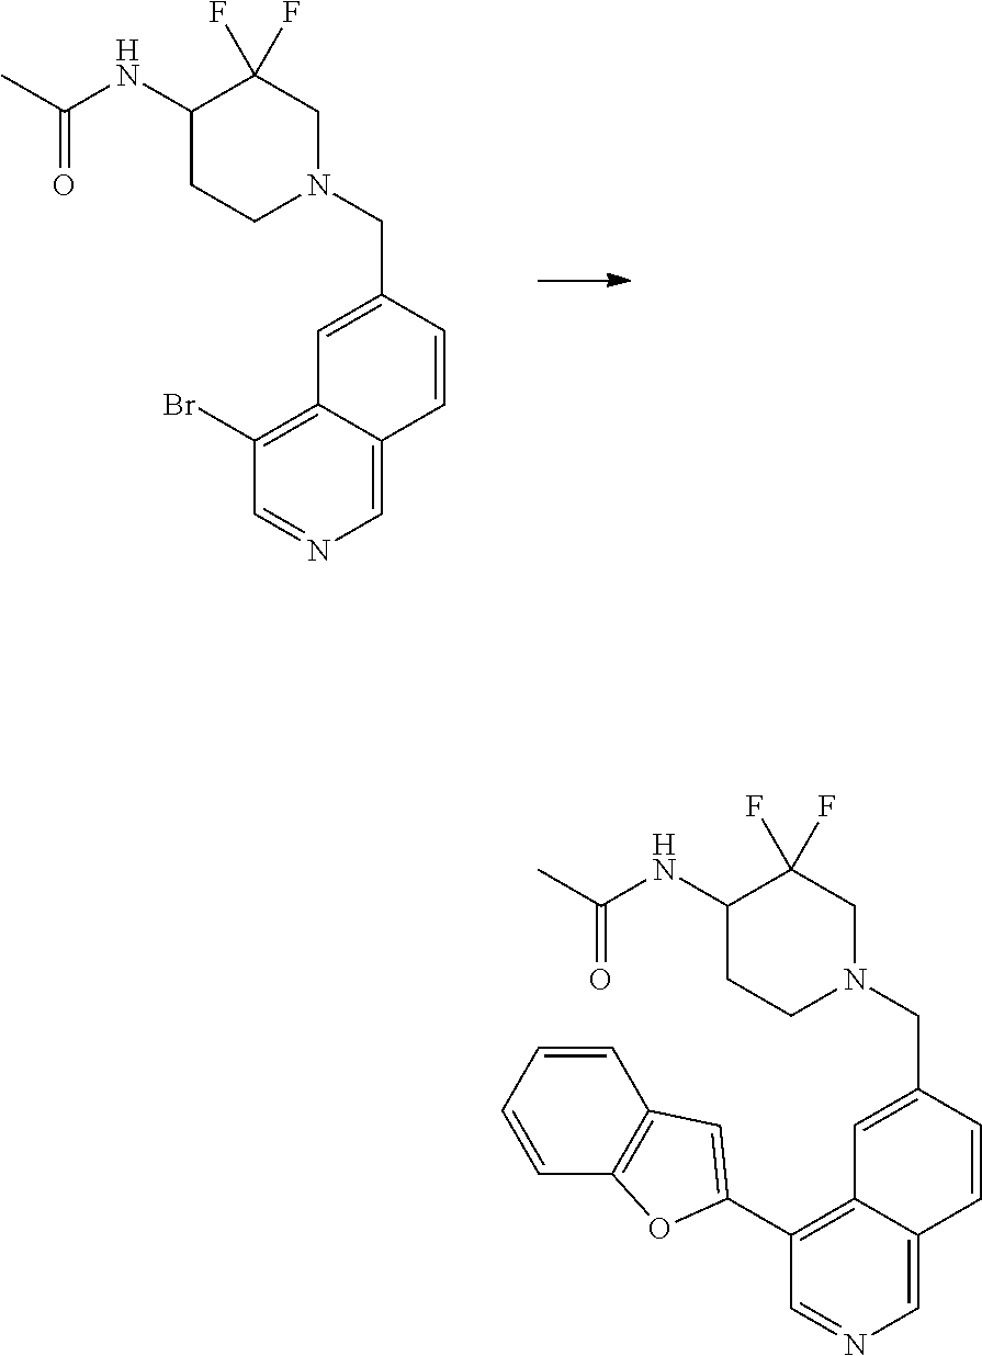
C1(NC(C)=O)CCN(CC2=CC3=C(Br)C=NC=C3C=C2)CC1(F)F.C1(NC(C)=O)CCN(CC2=CC3=C(C4=CC5=C(C=CC=C5)O4)C=NC=C3C=C2)CC1(F)F
